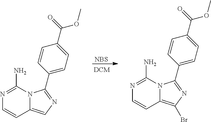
N1=C(N)N2C(=CN=C2C2=CC=C(C(=O)OC)C=C2)C=C1.N1=C(N)N2C(=C(Br)N=C2C2=CC=C(C(=O)OC)C=C2)C=C1.[NBS]
